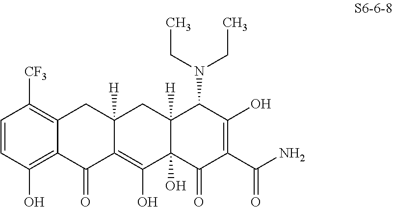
C1=CC(O)=C2C(=C1[CF3])CC1([H])C(=C(O)C3(O)C([H])(C1)C(N(CC)CC)C(O)=C(C(N)=O)C3=O)C2=O
